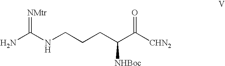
NC(NCCCC(C([CHN2])=O)[NHBoc])=[NMtr]
